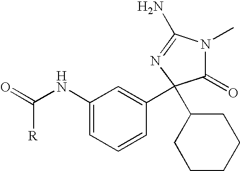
C1(=O)N(C)C(N)=NC1(C1CCCCC1)C1=CC(NC(=O)[R])=CC=C1
